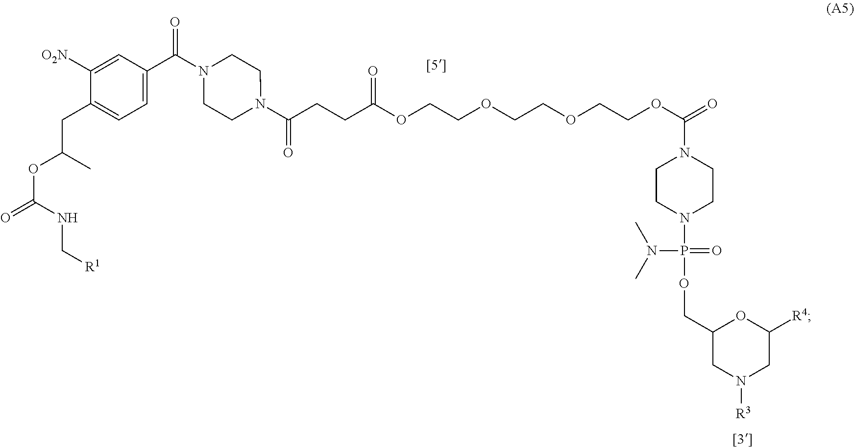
C1N(C(CCC(OCCOCCOCCOC(=O)N2CCN(P(=O)(N(C)C)OCC3CN([R3])CC([R4])O3)CC2)=O)=O)CCN(C(C2=CC=C(CC(OC(=O)NC[R1])C)C([O2N])=C2)=O)C1
